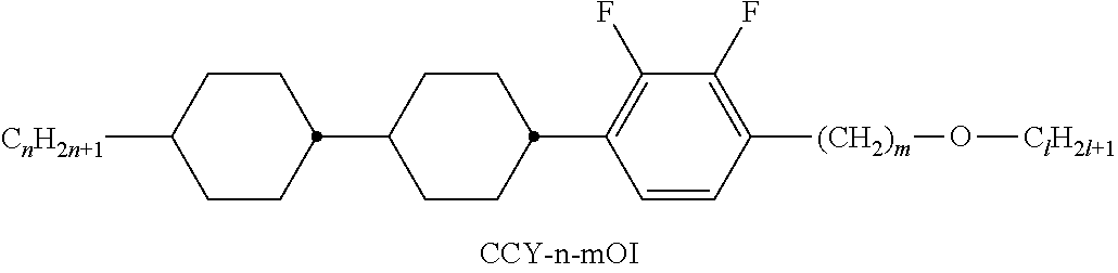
[CnH2n+1]C1CCC(C2CCC(C3=C(F)C(F)=C([(CH2)m]O[ClH2l+1])C=C3)CC2)CC1
